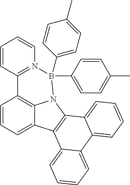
C1=CC=C2C3=C1C1=N(C=CC=C1)B(C1=CC=C(C)C=C1)(C1=CC=C(C)C=C1)N3C1=C2C2=CC=CC=C2C2=CC=CC=C12
